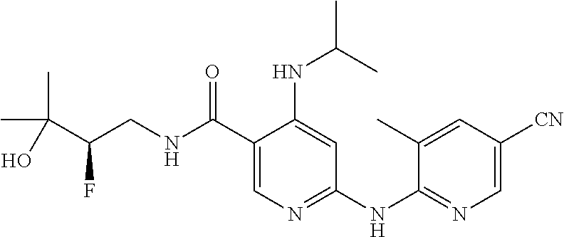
C1=C([CN])C=C(C)C(NC2=NC=C(C(NCC(C(C)(C)O)F)=O)C(NC(C)C)=C2)=N1
